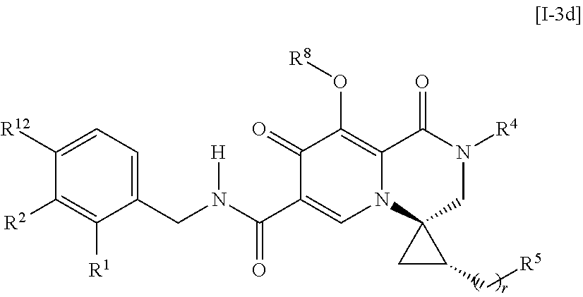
C1([R12])=CC=C(CN(C(C2=CN3C(=C(O[R8])C2=O)C(=O)N([R4])CC32CC2C[R5])=O)[H])C([R1])=C1[R2]
